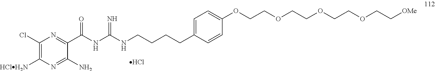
C1(Cl)=C([HClH2N])N=C(N)C(C(=O)NC(=N)NCCCCC2=CC=C(OCCOCCOCCOCC[OMe])C=C2)=N1.Cl
